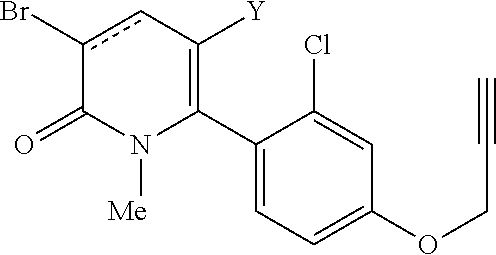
C1(C2=C([Y])cc(Br)C(=O)N2[Me])=CC=C(OCC#C)C=C1Cl
